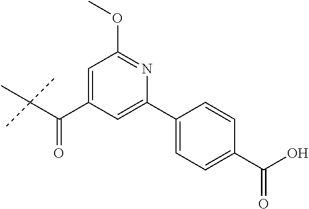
C1=C(C(C(C)(C)C)=O)C=C(C2=CC=C(C(O)=O)C=C2)N=C1OC
